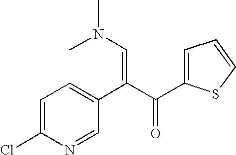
C1=C(C(C(C2=CC=C(Cl)N=C2)=CN(C)C)=O)SC=C1
